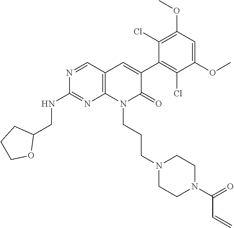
C1(NCC2CCCO2)=NC2=C(C=C(C3=C(Cl)C(OC)=CC(OC)=C3Cl)C(=O)N2CCCN2CCN(C(C=C)=O)CC2)C=N1
